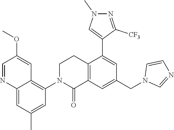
N1=CC(OC)=CC2=C(N3C(=O)C4=C(CC3)C(C3=CN(C)N=C3[CF3])=CC(CN3C=NC=C3)=C4)C=C(C)C=C12
